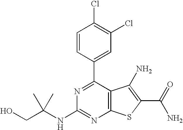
C1=CC(C2=NC(NC(CO)(C)C)=NC3=C2C(N)=C(C(N)=O)S3)=CC(Cl)=C1Cl
